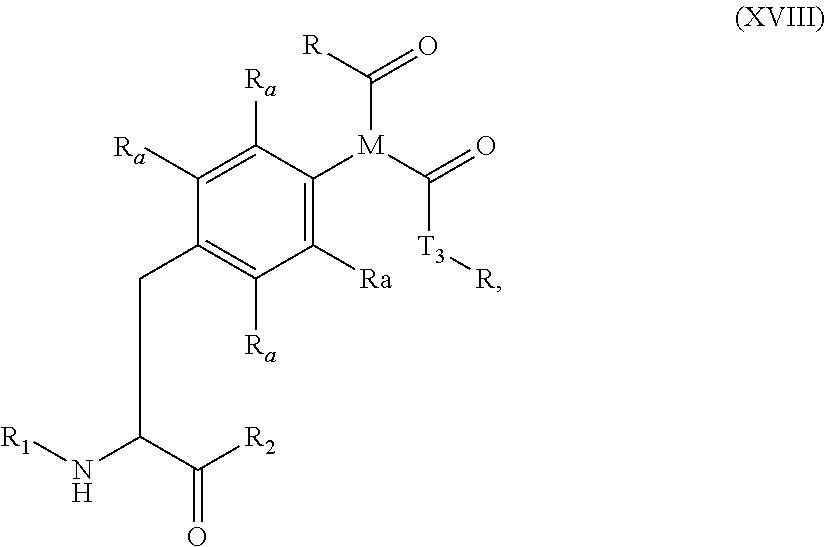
C1([Ra])=C([Ra])C([M](C([R])=O)C(=O)[T3][R])=C([Ra])C([Ra])=C1CC(N[R1])C([R2])=O
